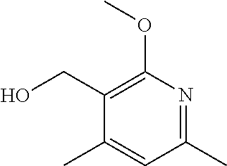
C1(CO)=C(OC)N=C(C)C=C1C
